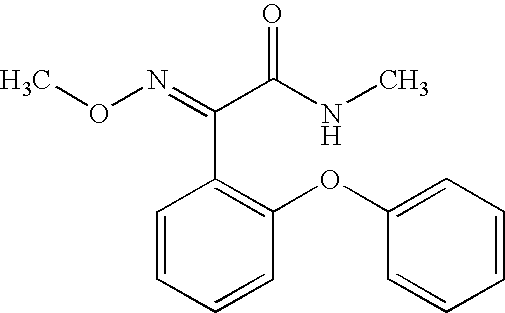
C1=CC=CC(OC2=CC=CC=C2)=C1C(=NOC)C(NC)=O
